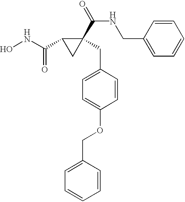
ONC(C1CC1(CC1=CC=C(OCC2=CC=CC=C2)C=C1)C(=O)NCC1=CC=CC=C1)=O
